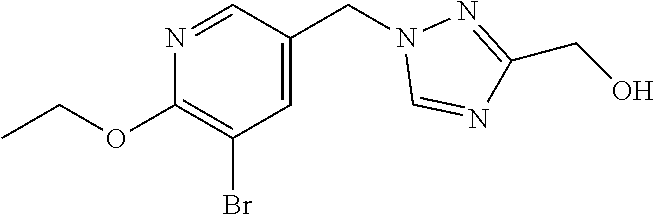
C1(OCC)=C(Br)C=C(CN2C=NC(CO)=N2)C=N1
